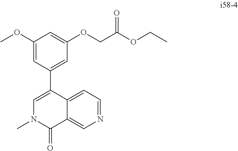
C1(OC)=CC(C2=CN(C)C(=O)C3=CN=CC=C23)=CC(OCC(OCC)=O)=C1
